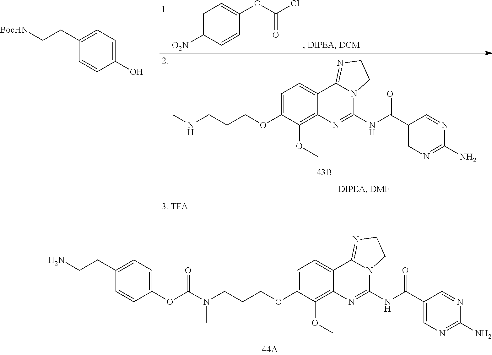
C1(N)=NC=C(C(NC2=NC3=C(OC)C(OCCCN(C(OC4=CC=C(CCN)C=C4)=O)C)=CC=C3C3=NCCN23)=O)C=N1.C1=CC([O2N])=CC=C1OC(=O)Cl.C1(O)=CC=C(CC[BocHN])C=C1.C1(N)=NC=C(C(NC2=NC3=C(OC)C(OCCCNC)=CC=C3C3=NCCN23)=O)C=N1
